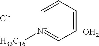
C1=CC=C[N+]([H33C16])=C1.O.[Cl-]
